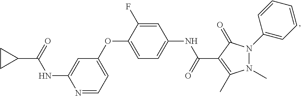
N1=CC=C(OC2=CC=C(NC(=O)C3=C(C)N(C)N(C4=CC=CC=C4)C3=O)C=C2F)C=C1NC(C1CC1)=O
